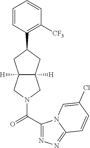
C1=CC(C2CC3([H])C([H])(C2)CN(C(=O)C2=NN=C4N2C=C(Cl)C=C4)C3)=C([CF3])C=C1
